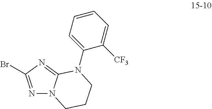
N1=C(Br)N=C2N1CCCN2C1=CC=CC=C1[CF3]
